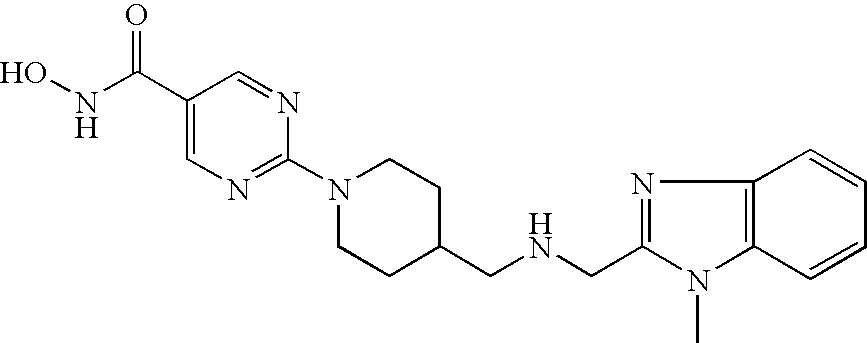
ONC(=O)C1=CN=C(N2CCC(CNCC3=NC4=C(N3C)C=CC=C4)CC2)N=C1
